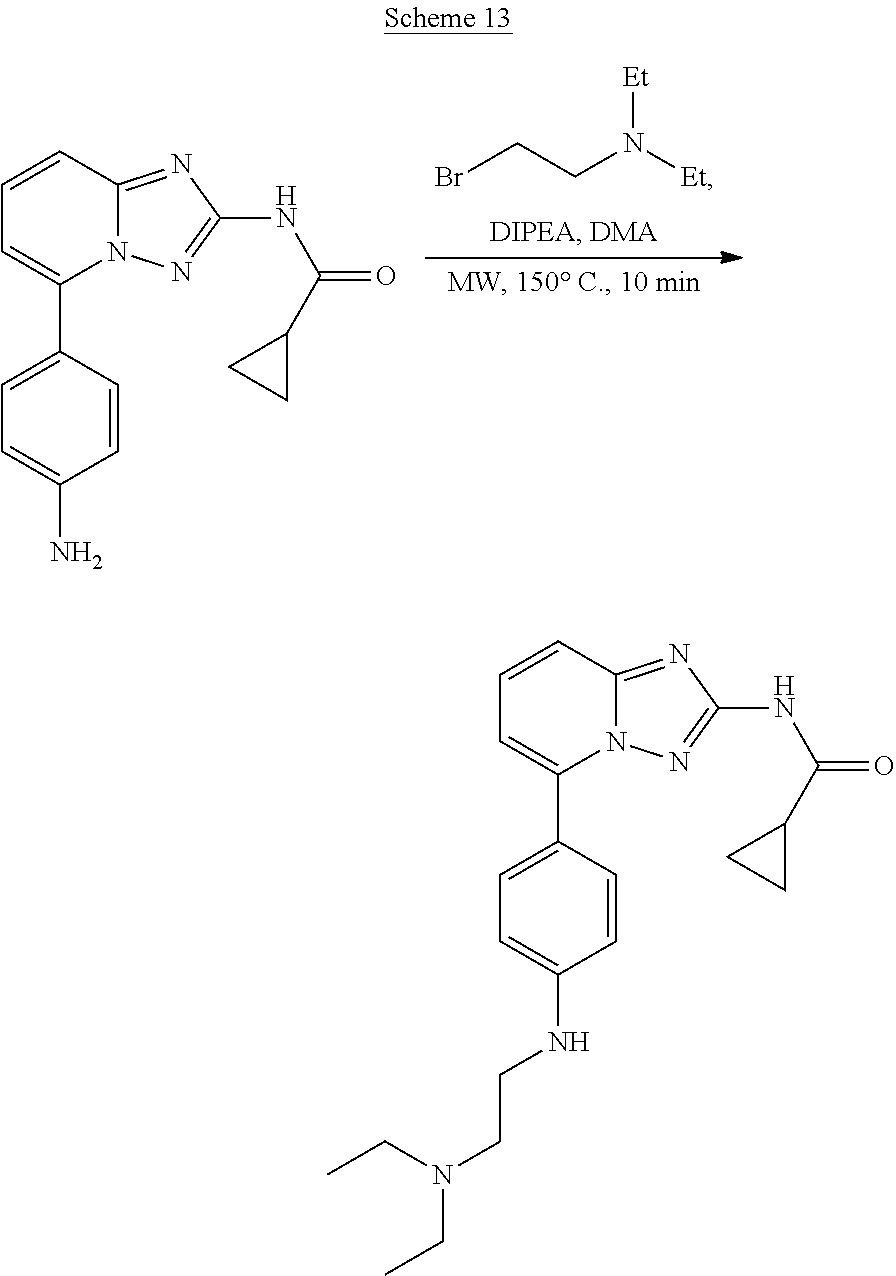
C1=CC2=NC(NC(C3CC3)=O)=NN2C(C2=CC=C(N)C=C2)=C1.BrCCN([Et])[Et].C1=CC2=NC(NC(C3CC3)=O)=NN2C(C2=CC=C(NCCN(CC)CC)C=C2)=C1
